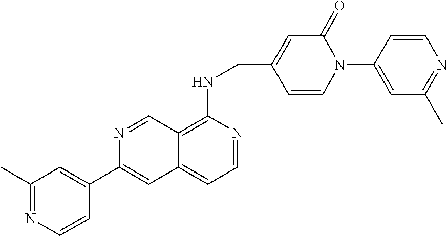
C12=C(NCC3=CC(=O)N(C4=CC(C)=NC=C4)C=C3)N=CC=C1C=C(C1=CC(C)=NC=C1)N=C2
